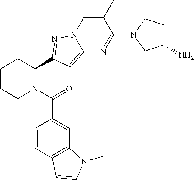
C1CCN(C(=O)C2=CC3=C(C=C2)C=CN3C)C(C2=NN3C=C(C)C(N4CC(N)CC4)=NC3=C2)C1
